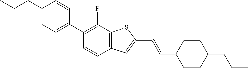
C(CC1=CC=C(C2=C(F)C3=C(C=C2)C=C(C=CC2CCC(CCC)CC2)S3)C=C1)C
